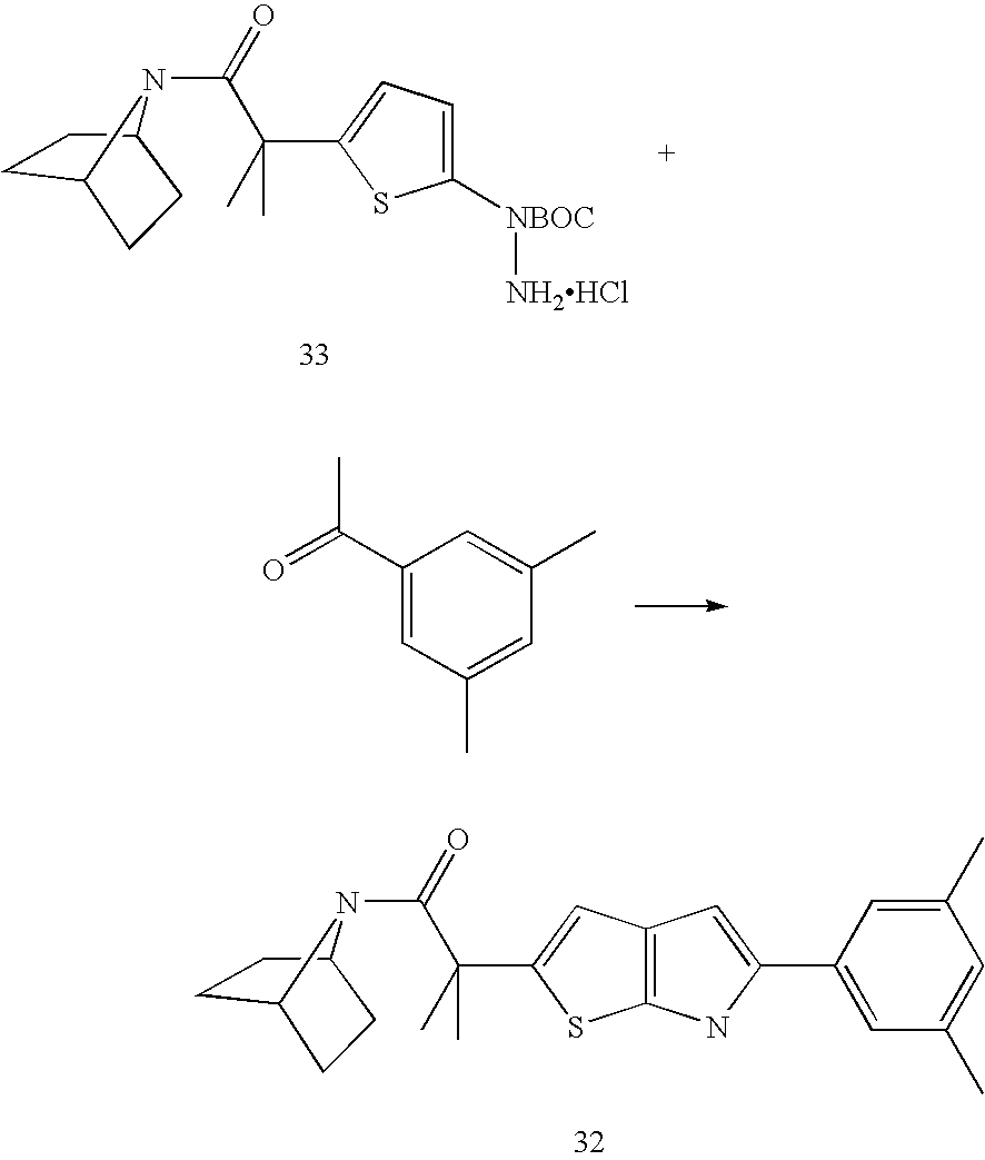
C1C2CCC(C1)N2C(C(C1=CC=C([NBOC][NH2HCl])S1)(C)C)=O.C1(C(C)=O)=CC(C)=CC(C)=C1.C1C2CCC(C1)N2C(C(C1=CC2=C(S1)NC(C1=CC(C)=CC(C)=C1)=C2)(C)C)=O
